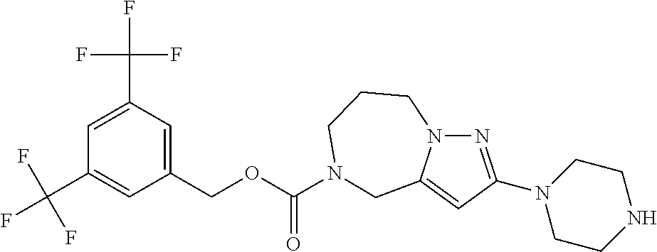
C1=C(C(F)(F)F)C=C(COC(=O)N2CCCN3N=C(N4CCNCC4)C=C3C2)C=C1C(F)(F)F
